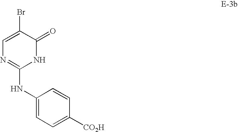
C1=C(Br)C(=O)NC(NC2=CC=C([CO2H])C=C2)=N1
